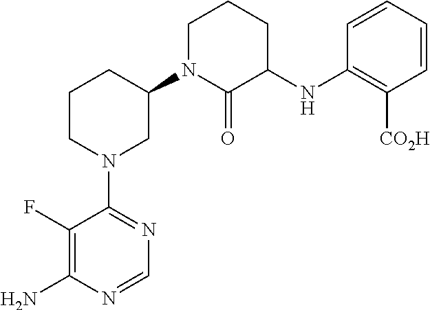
C1(F)=C(N)N=CN=C1N1CC(N2C(=O)C(NC3=C([CO2H])C=CC=C3)CCC2)CCC1
